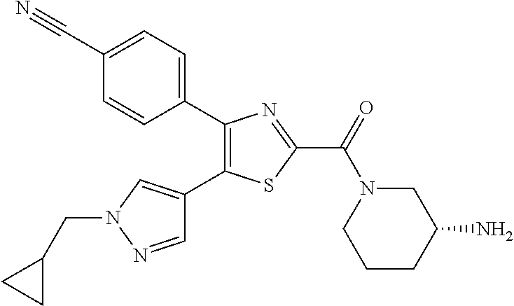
C1(C2=CC=C(C#N)C=C2)=C(C2=CN(CC3CC3)N=C2)SC(C(=O)N2CCCC(N)C2)=N1
